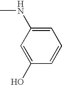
C1=C(O)C=CC=C1NC
